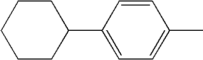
C1CCC(C2=CC=C(C)C=C2)CC1
